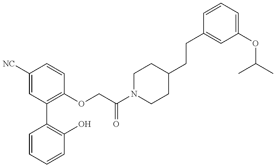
C1=CC=CC(O)=C1C1=C(OCC(N2CCC(CCC3=CC(OC(C)C)=CC=C3)CC2)=O)C=CC([NC])=C1
